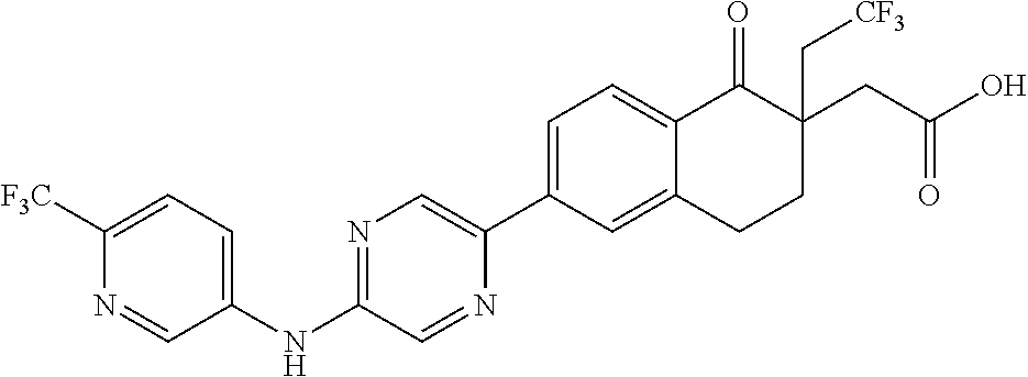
C1=C(C2=CN=C(NC3=CC=C([F3C])N=C3)C=N2)C=C2C(=C1)C(=O)C(CC(O)=O)(C[CF3])CC2
